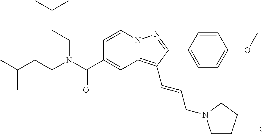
N12C(=C(C=CCN3CCCC3)C(C3=CC=C(OC)C=C3)=N1)C=C(C(N(CCC(C)C)CCC(C)C)=O)C=C2
